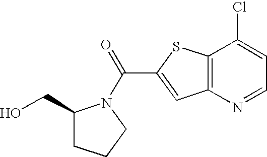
C(C1=CC2=C(S1)C(Cl)=CC=N2)(=O)N1C(CO)CCC1
